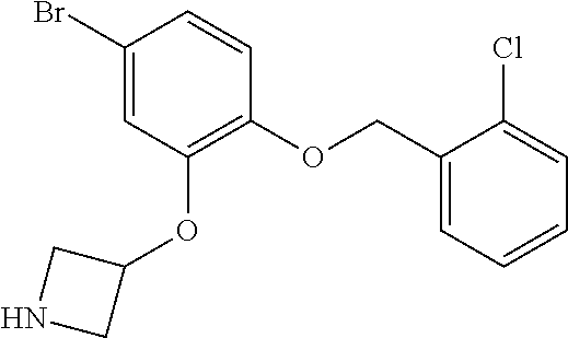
C1(Br)=CC(OC2CNC2)=C(OCC2=CC=CC=C2Cl)C=C1
